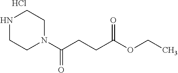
N1CCN(C(CCC(OCC)=O)=O)CC1.Cl
